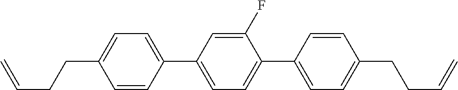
C1=CC(C2=CC=C(C3=CC=C(CCC=C)C=C3)C(F)=C2)=CC=C1CCC=C
